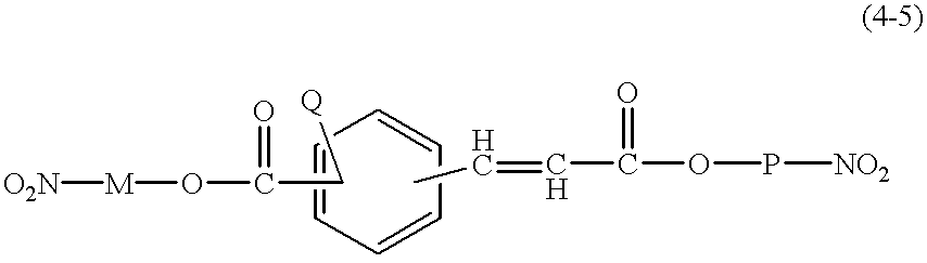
O(C(=O)C[Q])[M][O2N].C1=CC=CC=C1.CC=CC(=O)OP[NO2]
